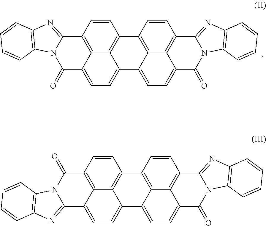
C1=CC2=C3C4=C1C1=C5C6=C(C=C1)C1=NC7=C(N1C(=O)C6=CC=C5C4=CC=C3C(=O)N1C2=NC2=C1C=CC=C2)C=CC=C7.C1=CC2=C3C4=C1C1=C5C6=C(C=C1)C1=NC7=C(N1C(=O)C6=CC=C5C4=CC=C3C1=NC3=C(N1C2=O)C=CC=C3)C=CC=C7
